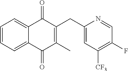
C1=CC=C2C(=C1)C(=O)C(CC1=CC([CF3])=C(F)C=N1)=C(C)C2=O
